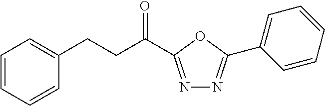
C1=CC=CC(CCC(=O)C2=NN=C(C3=CC=CC=C3)O2)=C1
